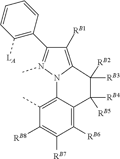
[RB2]C1([RB3])C2=C([RB1])C(C3=C([LA])C=CC=C3)=N(C)N2C2=C(C)C([RB8])=C([RB7])C([RB6])=C2C1([RB5])[RB4]
